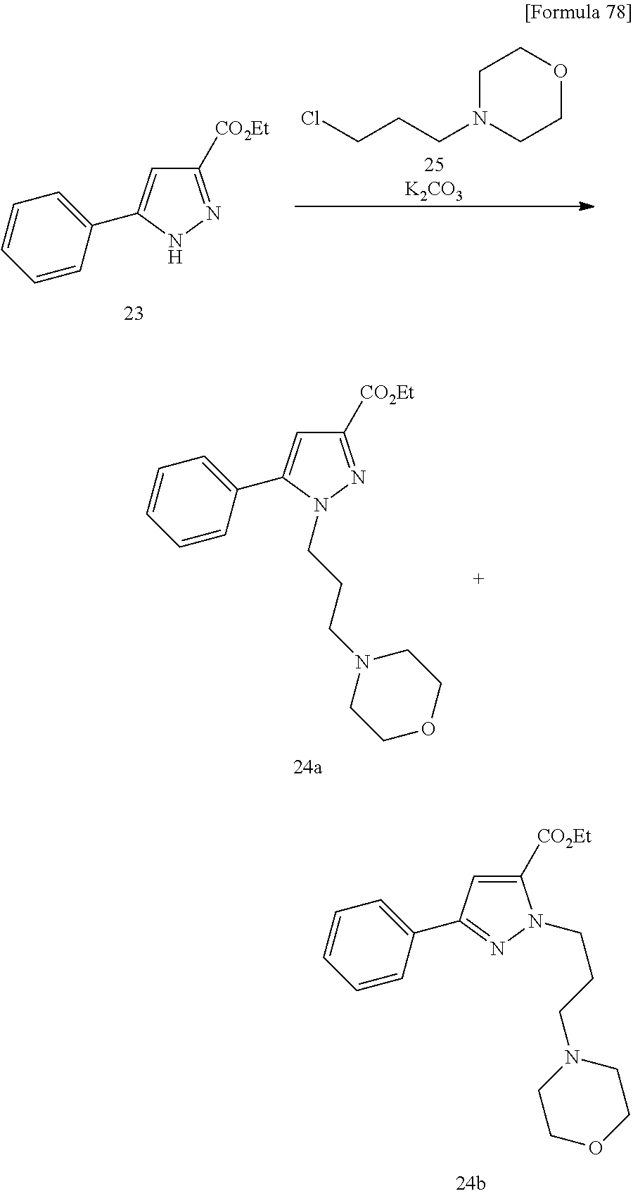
C1=CC(C2=CC([CO2Et])=NN2)=CC=C1.[K2CO3].C1N(CCCCl)CCOC1.C1=CC(C2=CC([CO2Et])=NN2CCCN2CCOCC2)=CC=C1.C1=CC(C2=NN(CCCN3CCOCC3)C([CO2Et])=C2)=CC=C1
